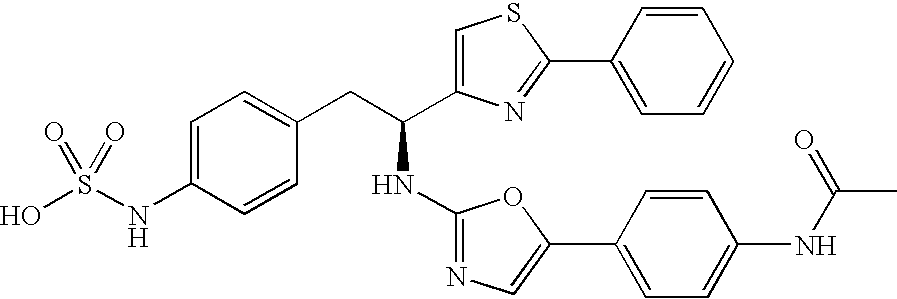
OS(NC1=CC=C(CC(NC2=NC=C(C3=CC=C(NC(=O)C)C=C3)O2)C2=CSC(C3=CC=CC=C3)=N2)C=C1)(=O)=O
